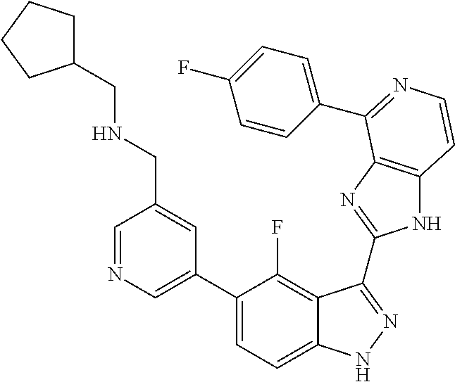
C1=C(C2=CC=C3C(=C2F)C(C2=NC4=C(N2)C=CN=C4C2=CC=C(F)C=C2)=NN3)C=C(CNCC2CCCC2)C=N1
